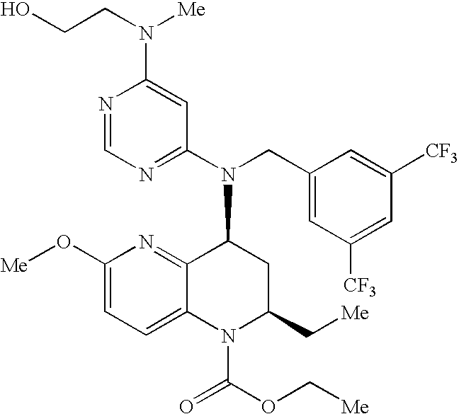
N1=CN=C(N(CC2=CC([CF3])=CC([CF3])=C2)C2C3=NC(O[Me])=CC=C3N(C(=O)OC[Me])C(C[Me])C2)C=C1N(CCO)[Me]
